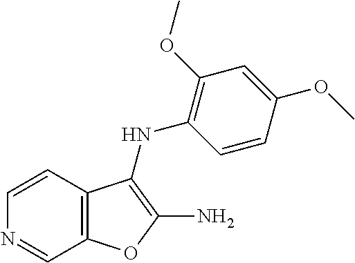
C12=C(C=CN=C1)C(NC1=C(OC)C=C(OC)C=C1)=C(N)O2
